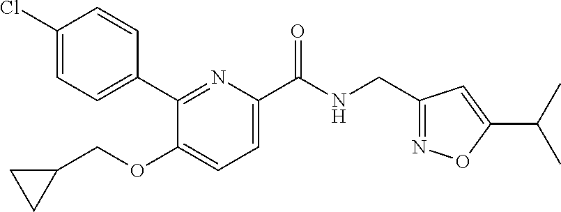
C1(C2=CC=C(Cl)C=C2)=NC(C(NCC2=NOC(C(C)C)=C2)=O)=CC=C1OCC1CC1
